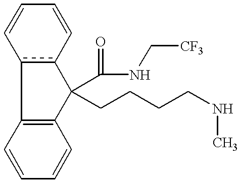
c12c(C3=C(C1(C(NC[CF3])=O)CCCCNC)C=CC=C3)C=CC=C2
